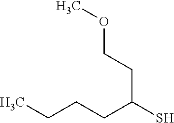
CCCCC(CCOC)S
